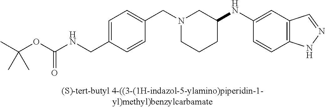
N1(CC2=CC=C(CNC(OC(C)(C)C)=O)C=C2)CCCC(NC2=CC3=C(C=C2)NN=C3)C1
